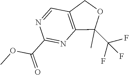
C12=C(C=NC(C(=O)OC)=N1)COC2(C)C(F)(F)F
